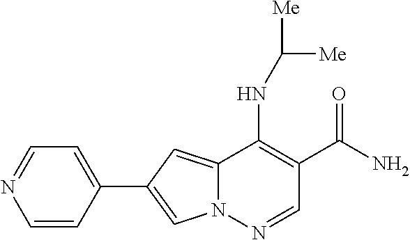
N12C(=CC(C3=CC=NC=C3)=C1)C(NC([Me])[Me])=C(C(N)=O)C=N2
